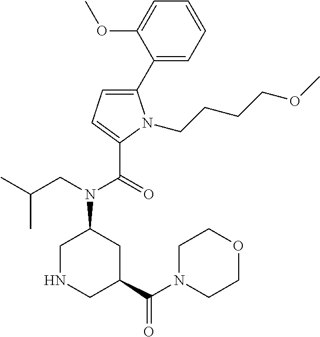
C1(C2=CC=C(C(=O)N(CC(C)C)C3CNCC(C(N4CCOCC4)=O)C3)N2CCCCOC)=CC=CC=C1OC
